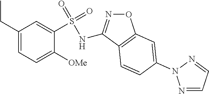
S(C1=CC(CC)=CC=C1[OMe])(=O)(=O)NC1=NOC2=C1C=CC(N1N=CC=N1)=C2
